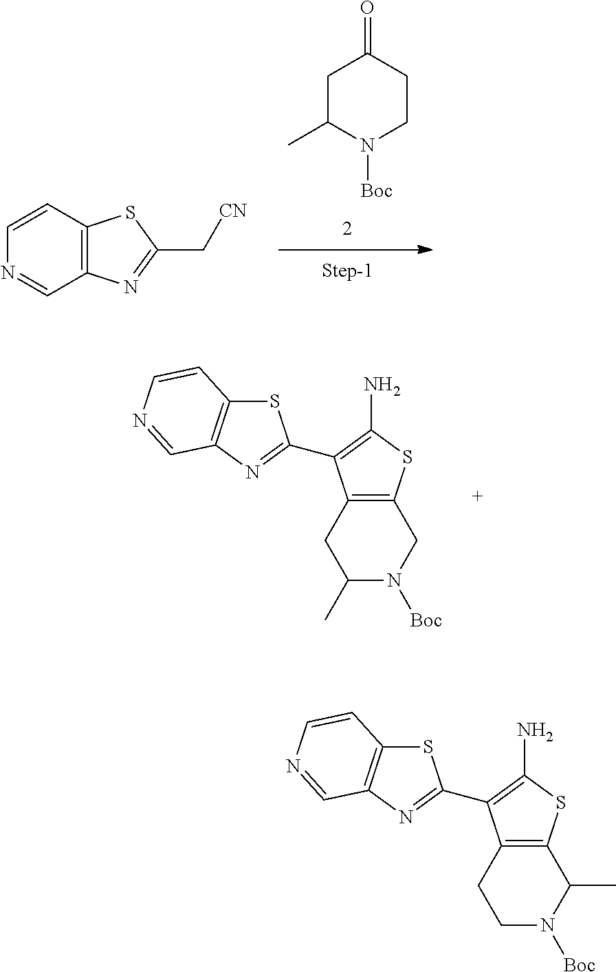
C1C(C)N([Boc])CCC1=O.C12=C(SC(C[CN])=N1)C=CN=C2.C1(C)N([Boc])CC2=C(C1)C(C1=NC3=C(S1)C=CN=C3)=C(N)S2.C1N([Boc])C(C)C2=C(C1)C(C1=NC3=C(S1)C=CN=C3)=C(N)S2
